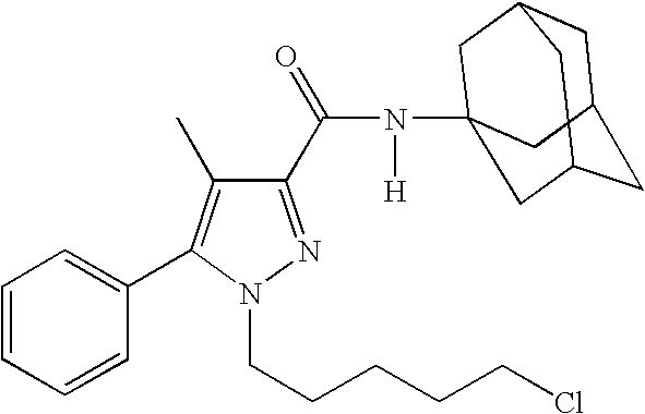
C1(C(=O)N([H])C23CC4CC(CC(C2)C4)C3)=NN(CCCCCCl)C(C2=CC=CC=C2)=C1C
